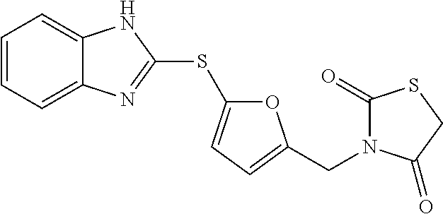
C1=CC=C2C(=C1)NC(SC1=CC=C(CN3C(=O)CSC3=O)O1)=N2
